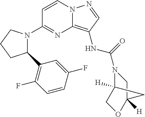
C1=CN2C(=C(NC(=O)N3C4([H])COC([H])(C3)C4)C=N2)N=C1N1C(C2=C(F)C=CC(F)=C2)CCC1
